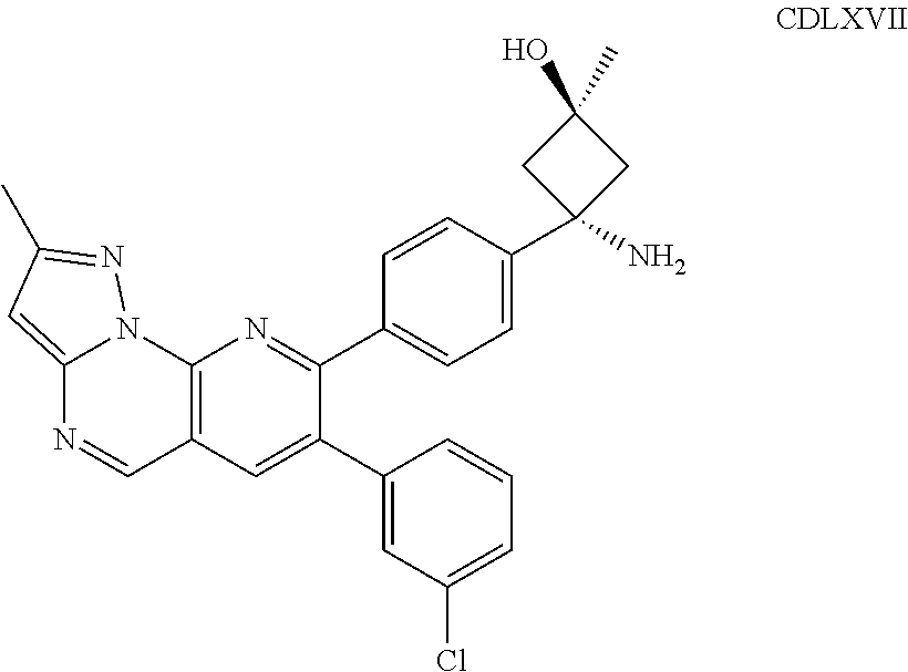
C12=C(C=C(C3=CC(Cl)=CC=C3)C(C3=CC=C(C4(N)CC(C)(O)C4)C=C3)=N1)C=NC1=CC(C)=NN21
